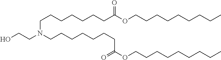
C(CCN(CCCCCCCC(=O)OCCCCCCCCC)CCO)CCCCC(=O)OCCCCCCCCC
